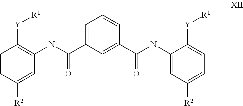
C1=CC([R2])=CC(NC(=O)C2=CC=CC(C(NC3=CC([R2])=CC=C3[Y][R1])=O)=C2)=C1[Y][R1]
